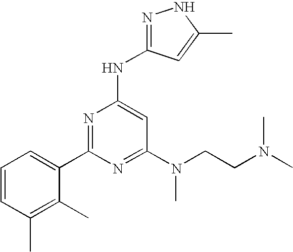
C1(C)=C(C)C=CC=C1C1=NC(NC2=NNC(C)=C2)=CC(N(C)CCN(C)C)=N1
